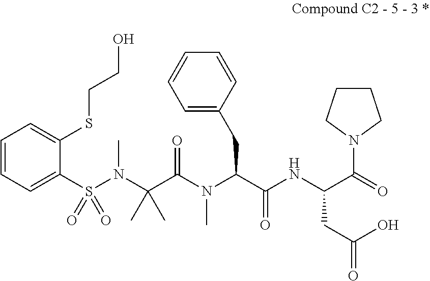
N(C(C(N(C)C(C(=O)NC(C(=O)N1CCCC1)CC(=O)O)CC1=CC=CC=C1)=O)(C)C)(C)S(C1=CC=CC=C1SCCO)(=O)=O
